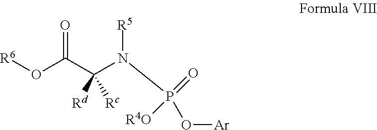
[R6]OC(C(N(P(=O)([R4O])O[Ar])[R5])([Rd])[Rc])=O
